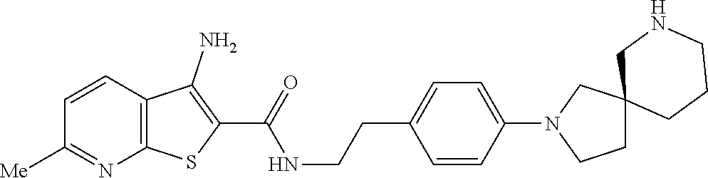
C1=CC2=C(N=C1[Me])SC(C(=O)NCCC1=CC=C(N3CCC4(C3)CCCNC4)C=C1)=C2N
